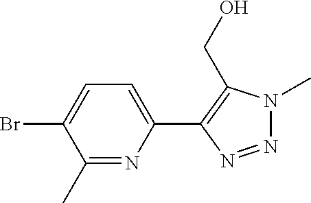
C1(C2=C(CO)N(C)N=N2)=CC=C(Br)C(C)=N1
